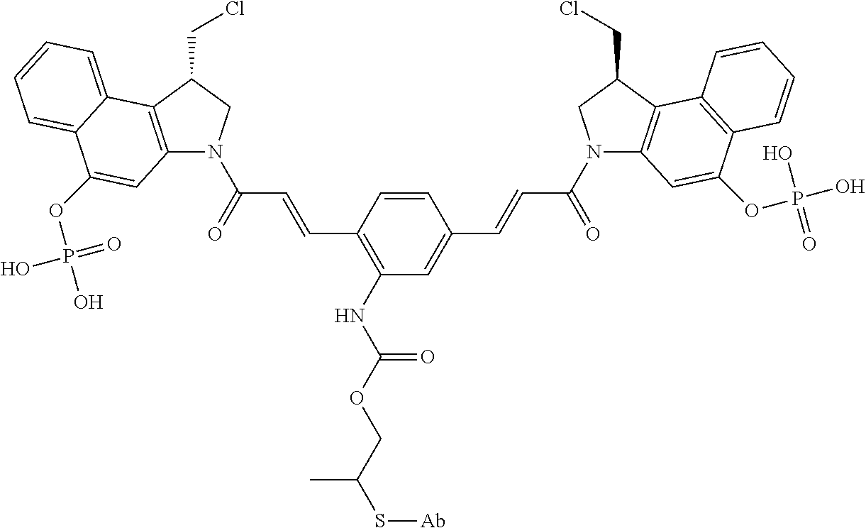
C1=CC(C=CC(N2C3=C(C(CCl)C2)C2=CC=CC=C2C(OP(O)(=O)O)=C3)=O)=C(NC(OCC(S[Ab])C)=O)C=C1C=CC(N1C2=C(C(CCl)C1)C1=C(C(OP(O)(O)=O)=C2)C=CC=C1)=O
